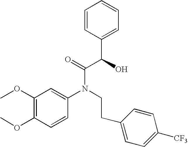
C1(OC)=C(OC)C=CC(N(CCC2=CC=C([CF3])C=C2)C(=O)C(C2=CC=CC=C2)O)=C1
